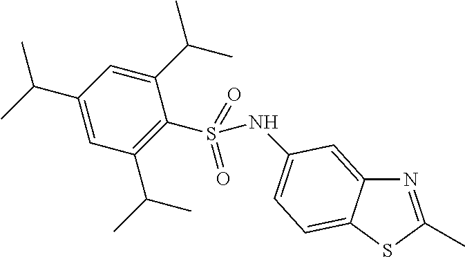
N1=C(C)SC2=CC=C(NS(C3=C(C(C)C)C=C(C(C)C)C=C3C(C)C)(=O)=O)C=C12
